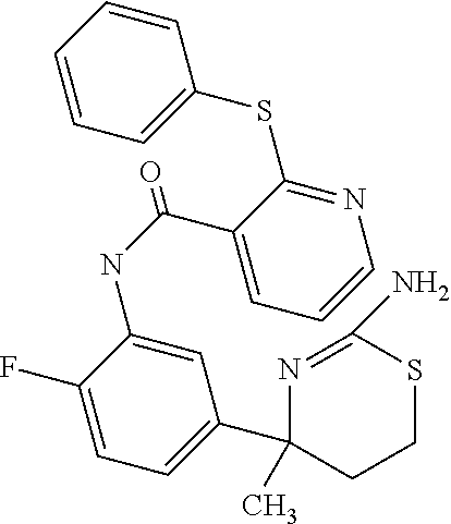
C(NC1=CC(C2(C)CCSC(N)=N2)=CC=C1F)(C1=CC=CN=C1SC1=CC=CC=C1)=O
